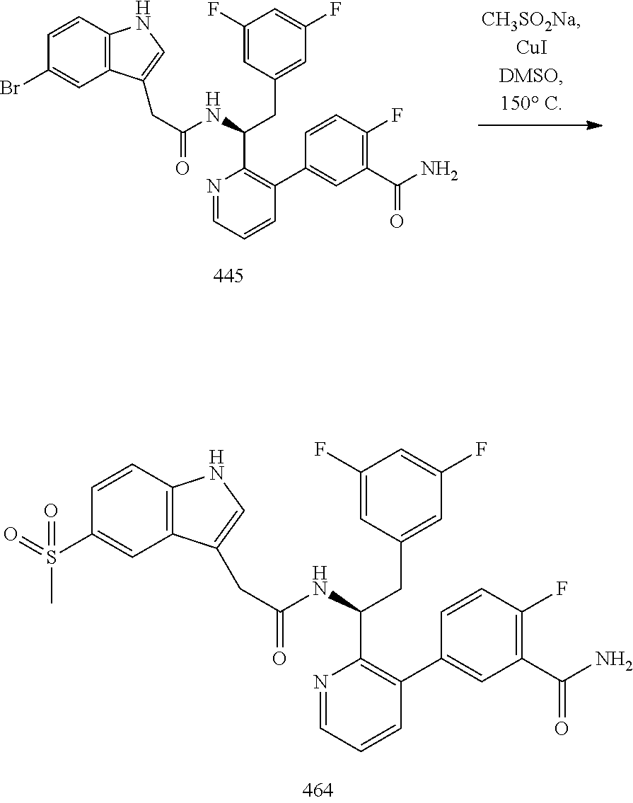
N1=CC=CC(C2=CC(C(N)=O)=C(F)C=C2)=C1C(NC(CC1=CNC2=C1C=C(Br)C=C2)=O)CC1=CC(F)=CC(F)=C1.N1=CC=CC(C2=CC(C(N)=O)=C(F)C=C2)=C1C(NC(CC1=CNC2=C1C=C(S(=O)(C)=O)C=C2)=O)CC1=CC(F)=CC(F)=C1
